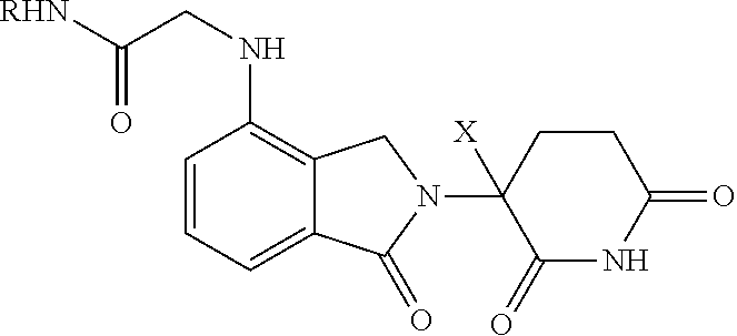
C1=CC=C2C(=C1NCC([RHN])=O)CN(C1([X])C(=O)NC(=O)CC1)C2=O
